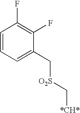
C1=CC=C(C[O2S]C[*CH*])C(F)=C1F
